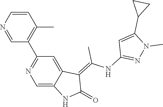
C1=CN=CC(C2=NC=C3C(=C2)C(=C(NC2=NN(C)C(C4CC4)=C2)C)C(=O)N3)=C1C
